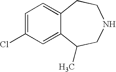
C1=C(Cl)C=C2C(=C1)CCNCC2C
